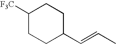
C1(C=CC)CCC([F3C])CC1
